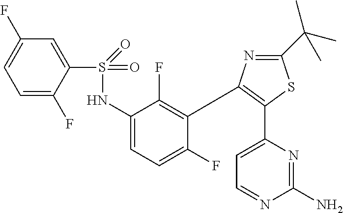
S(=O)(=O)(NC1=CC=C(F)C(C2=C(C3=CC=NC(N)=N3)SC(C(C)(C)C)=N2)=C1F)C1=CC(F)=CC=C1F
